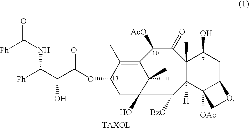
C12=C(C)C(OC(C(C([Ph])NC(=O)[Ph])O)=O)CC(O)(C([BzO])C3([H])C(C)(C(=O)C1[AcO])C(O)CC1C3([OAc])CO1)C2(C)C
